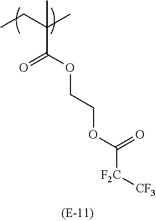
O=C(OCCOC([F2C][CF3])=O)C(CC)(C)C
